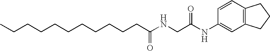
C1=CC2=C(C=C1NC(CNC(CCCCCCCCCCC)=O)=O)CCC2
